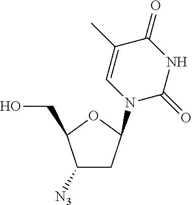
C1([N3])CC(N2C=C(C)C(=O)NC2=O)OC1CO
